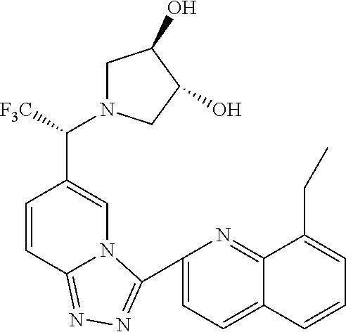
C1(C2=NN=C3C=CC(C([F3C])N4CC(O)C(O)C4)=CN32)=CC=C2C(=N1)C(CC)=CC=C2
